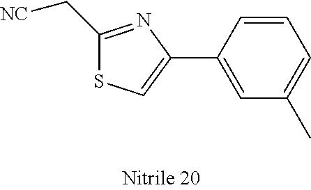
C1(C[NC])=NC(C2=CC(C)=CC=C2)=CS1
